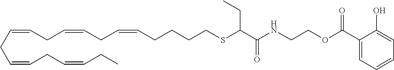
O=C(NCCOC(=O)C1=CC=CC=C1O)C(SCCCCC=CCC=CCC=CCC=CCC=CCC)CC
